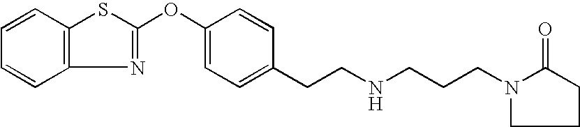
C1=CC2=C(C=C1)N=C(OC1=CC=C(CCNCCCN3CCCC3=O)C=C1)S2
